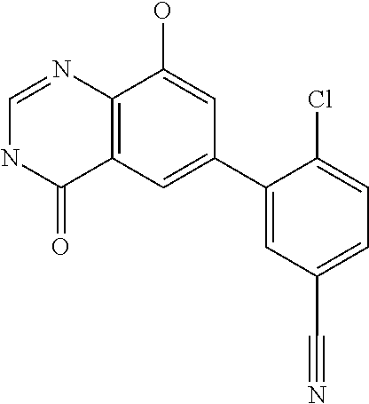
C12=C(C=C(C3=CC(C#N)=CC=C3Cl)C=C1O)C(=O)NC=N2
